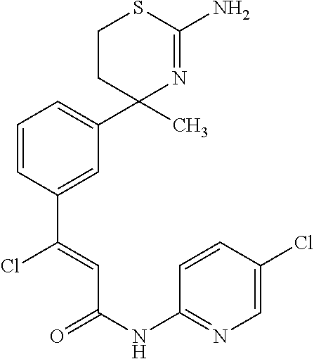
C1=CC(C(=CC(NC2=NC=C(Cl)C=C2)=O)Cl)=CC(C2(C)N=C(N)SCC2)=C1
